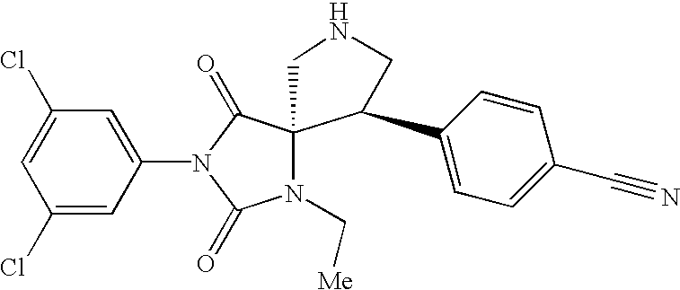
C1=C(Cl)C=C(N2C(=O)C3(N(C[Me])C2=O)CNCC3C2=CC=C(C#N)C=C2)C=C1Cl
